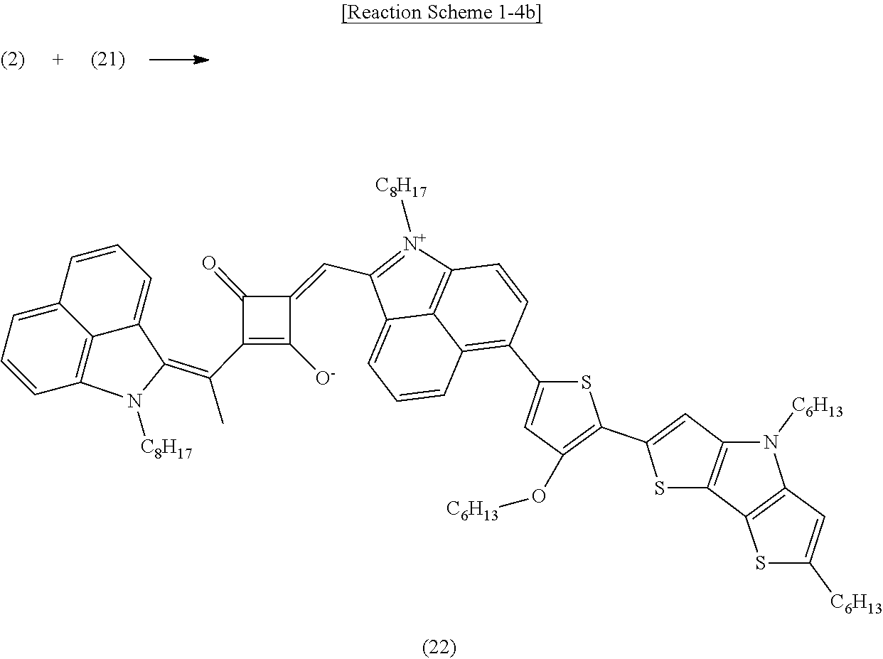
C1(C2=C(O[C6H13])C=C(C3=C4C5=C(C=C3)[N+]([C8H17])=C(C=C3C(=O)C(C(C)=C6C7=CC=CC8=CC=CC(=C87)N6[C8H17])=C3[O-])C5=CC=C4)S2)=CC2=C(S1)C1=C(N2[C6H13])C=C([C6H13])S1
